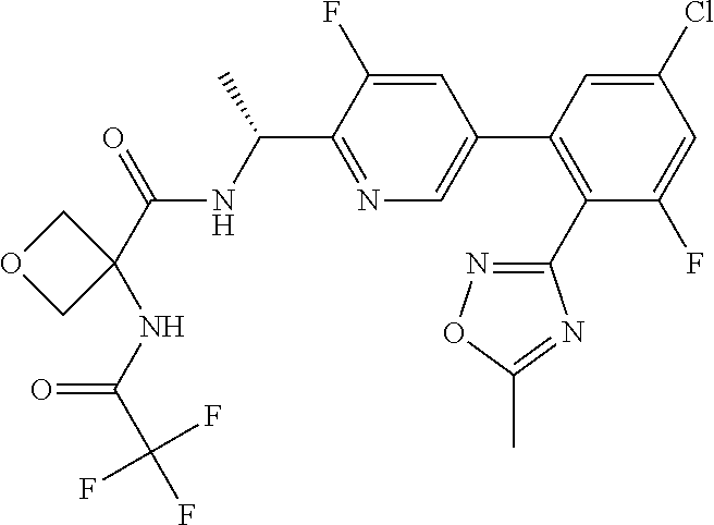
C(NC(C)C1=NC=C(C2=C(C3=NOC(C)=N3)C(F)=CC(Cl)=C2)C=C1F)(C1(NC(C(F)(F)F)=O)COC1)=O
